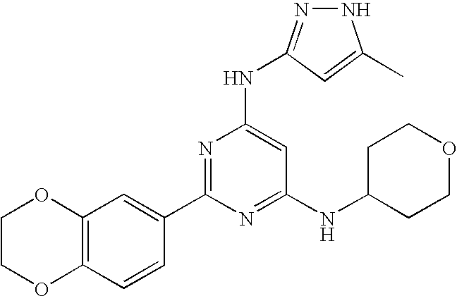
N1N=C(NC2=CC(NC3CCOCC3)=NC(C3=CC4=C(C=C3)OCCO4)=N2)C=C1C
